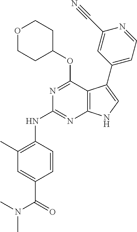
N(C1=NC2=C(C(OC3CCOCC3)=N1)C(C1=CC=NC(C#N)=C1)=CN2)C1=C(C)C=C(C(=O)N(C)C)C=C1
